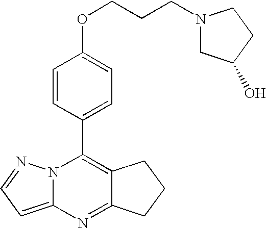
N12C(=CC=N1)N=C1C(=C2C2=CC=C(OCCCN3CC(O)CC3)C=C2)CCC1
